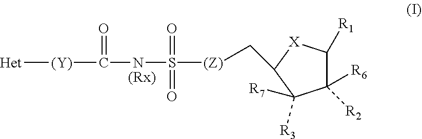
[Het][(Y)]C(NS([(Z)]CC1[X]C([R1])C([R6])([R2])C1([R3])[R7])(=O)=O)=O
